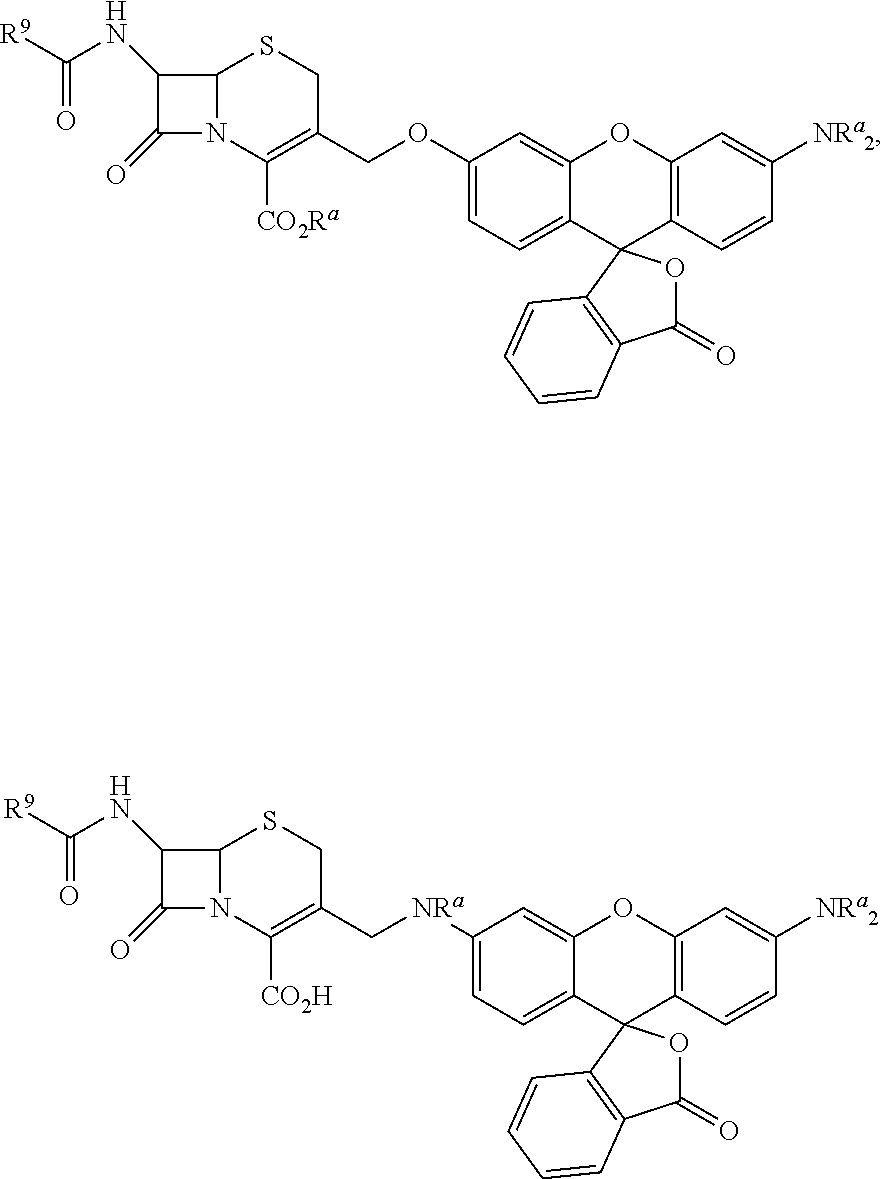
C12N(C([CO2Ra])=C(COC3=CC=C4C(=C3)OC3=C(C=CC([NRa2])=C3)C43OC(=O)C4=C3C=CC=C4)CS1)C(=O)C2NC([R9])=O.C12N(C([CO2H])=C(C[NRa]C3=CC=C4C(=C3)OC3=C(C=CC([NRa2])=C3)C43OC(=O)C4=C3C=CC=C4)CS1)C(=O)C2NC([R9])=O
